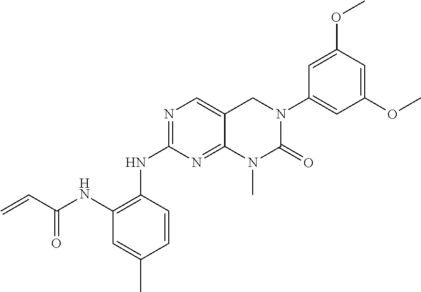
N1=C(NC2=C(NC(C=C)=O)C=C(C)C=C2)N=C2C(=C1)CN(C1=CC(OC)=CC(OC)=C1)C(=O)N2C
